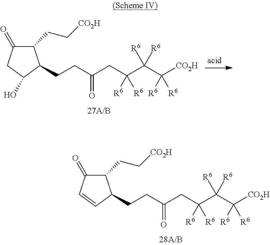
C1(CC[CO2H])C(=O)CC(O)C1CCC(CC(C(C([CO2H])([R6])[R6])([R6])[R6])([R6])[R6])=O.C1(CC[CO2H])C(=O)C=CC1CCC(CC(C(C([CO2H])([R6])[R6])([R6])[R6])([R6])[R6])=O
